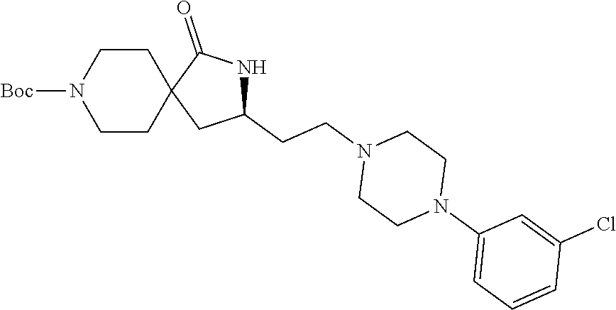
C1(CCN2CCN(C3=CC=CC(Cl)=C3)CC2)NC(=O)C2(C1)CCN([Boc])CC2
